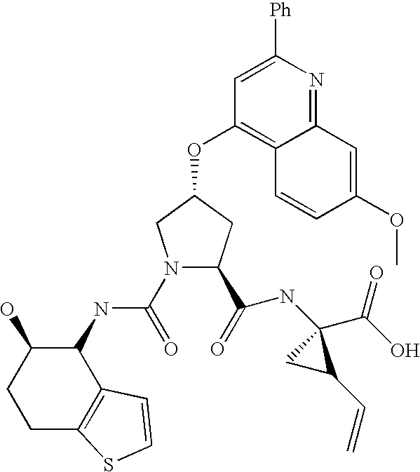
N1(C(=O)NC2C(O)CCC3=C2C=CS3)C(C(=O)NC2(C(O)=O)CC2C=C)CC(OC2=C3C(=NC([Ph])=C2)C=C(OC)C=C3)C1
